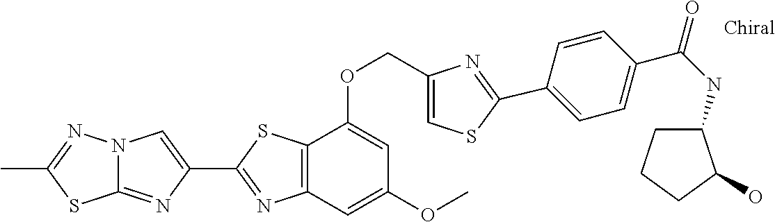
C12=NC(C3=NC4=C(S3)C(OCC3=CSC(C5=CC=C(C(NC6CCCC6O)=O)C=C5)=N3)=CC(OC)=C4)=CN1N=C(C)S2
